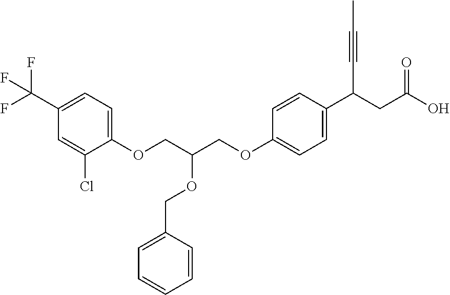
C1(OCC(COC2=CC=C(C(CC(O)=O)C#CC)C=C2)OCC2=CC=CC=C2)=CC=C(C(F)(F)F)C=C1Cl
